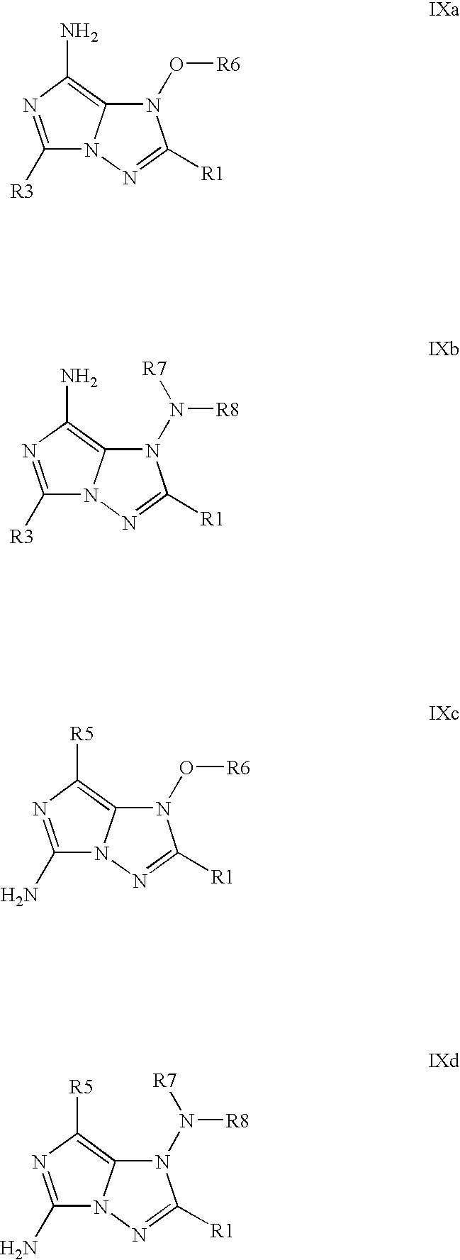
N1(O[R6])C2=C(N)N=C([R3])N2N=C1[R1].N1(N([R8])[R7])C2=C(N)N=C([R3])N2N=C1[R1].N1(O[R6])C2=C([R5])N=C(N)N2N=C1[R1].N1(N([R8])[R7])C2=C([R5])N=C(N)N2N=C1[R1]
